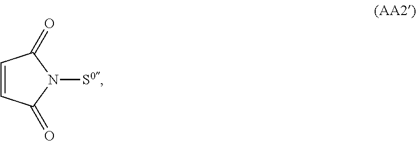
C1=CC(=O)N([S0])C1=O
